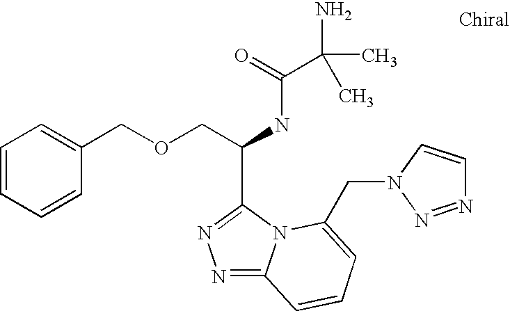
C1=CC=CC(COCC(NC(=O)C(N)(C)C)C2=NN=C3N2C(CN2C=CN=N2)=CC=C3)=C1
